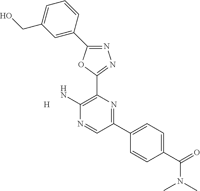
[H].N1=C(C2=CC(CO)=CC=C2)OC(C2=C(N)N=CC(C3=CC=C(C(N(C)C)=O)C=C3)=N2)=N1
